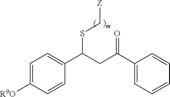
C1=C([R9O])C=CC(C(CC(C2=CC=CC=C2)=O)SC[Z])=C1
